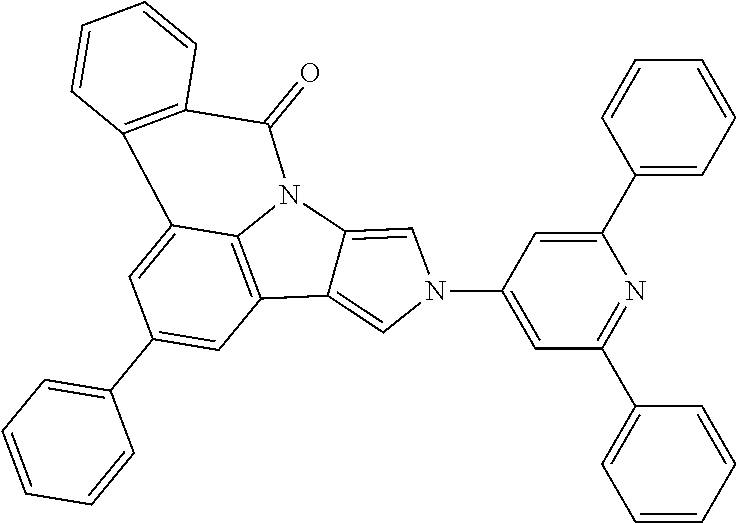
C1(C2=CC=CC=C2)=CC2=C3C(=C1)C1=C(C(=O)N3C3=CN(C4=CC(C5=CC=CC=C5)=NC(C5=CC=CC=C5)=C4)C=C23)C=CC=C1
